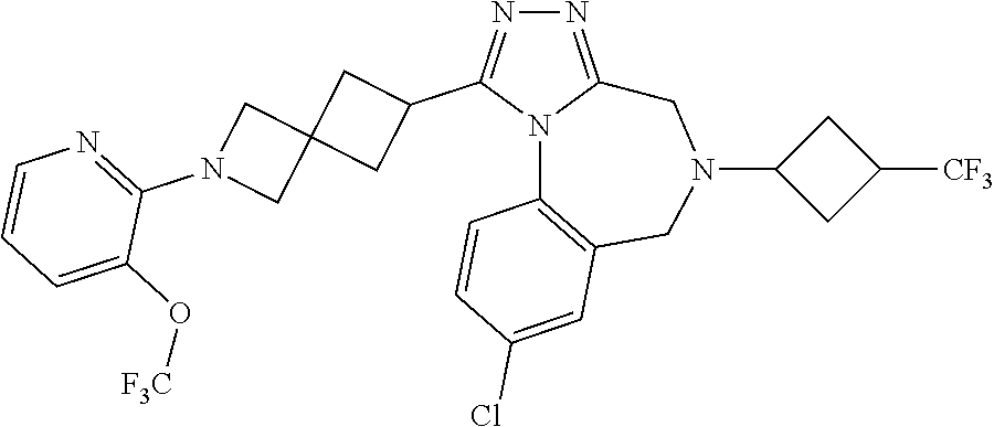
N1=C2N(C(C3CC4(C3)CN(C3=NC=CC=C3O[F3C])C4)=N1)C1=C(CN(C3CC([CF3])C3)C2)C=C(Cl)C=C1
